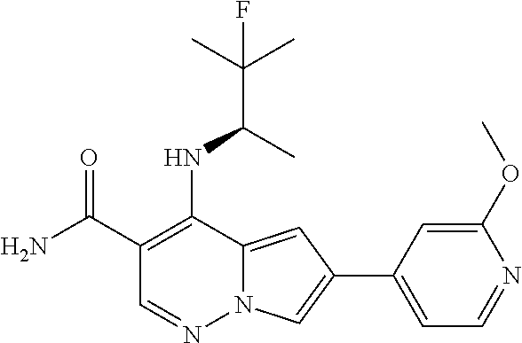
C1(C(N)=O)=C(NC(C(C)(C)F)C)C2=CC(C3=CC=NC(OC)=C3)=CN2N=C1
